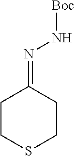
C1CSCCC1=NN[Boc]
